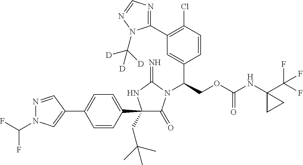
N1=CC(C2=CC=C(C3(CC(C)(C)C)C(=O)N(C(COC(NC4(C(F)(F)F)CC4)=O)C4=CC(C5=NC=NN5C([D])([D])[D])=C(Cl)C=C4)C(=N)N3)C=C2)=CN1C(F)F
